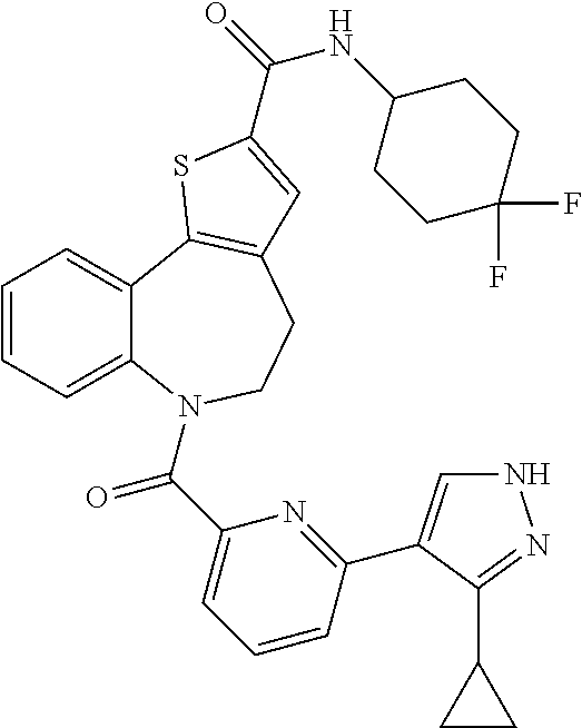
C1=CC=C2C(=C1)C1=C(CCN2C(C2=CC=CC(C3=CNN=C3C3CC3)=N2)=O)C=C(C(NC2CCC(F)(F)CC2)=O)S1
